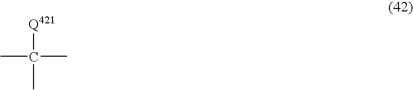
CC(C)([Q421])C
